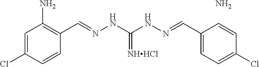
C1(C=NNC(NN=CC2=C(N)C=C(Cl)C=C2)=[NHHCl])=CC=C(Cl)C=C1.N
